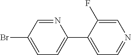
N1=CC(Br)=CC=C1C1=CC=NC=C1F
